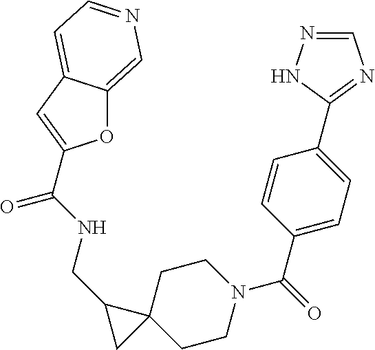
C12(CCN(C(C3=CC=C(C4=NC=NN4)C=C3)=O)CC1)CC2CNC(=O)C1=CC2=CC=NC=C2O1
